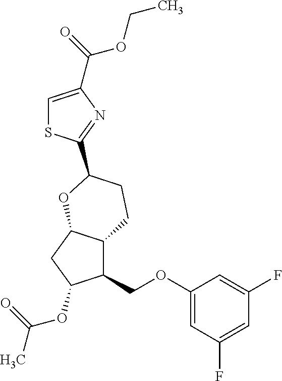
C1=C(C(=O)OCC)N=C(C2CCC3C(COC4=CC(F)=CC(F)=C4)C(OC(C)=O)CC3O2)S1
